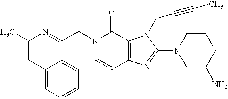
C12=CC=CC=C1C(CN1C=CC3=C(C1=O)N(CC#CC)C(N1CC(N)CCC1)=N3)=NC(C)=C2
